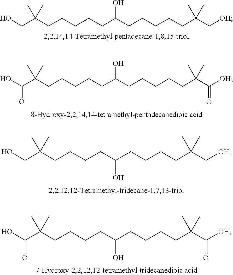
OCC(CCCCCC(CCCCCC(C[OH])(C)C)O)(C)C.OC(C(CCCCCC(CCCCCC(C)(C)C([OH])=O)O)(C)C)=O.OCC(CCCCC(CCCCC(C)(C)C[OH])O)(C)C.OC(C(CCCCC(CCCCC(C)(C)C([OH])=O)O)(C)C)=O
